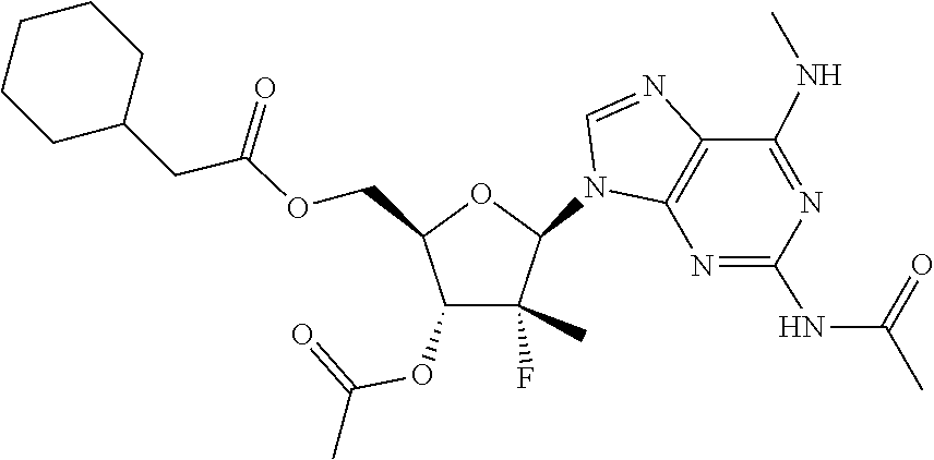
C1=NC2=C(N1C1C(C)(F)C(OC(C)=O)C(COC(CC3CCCCC3)=O)O1)N=C(NC(=O)C)N=C2NC
